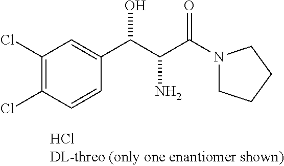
C1(Cl)=C(Cl)C=CC(C(C(C(N2CCCC2)=O)N)O)=C1
